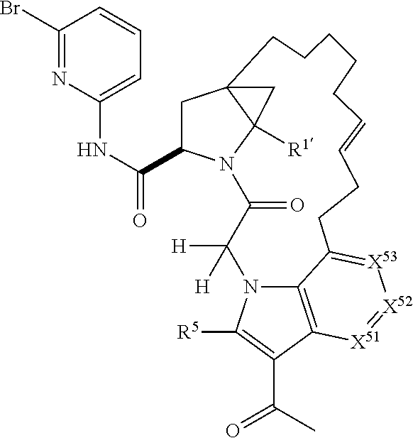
C1C(C(NC2=CC=CC(Br)=N2)=O)N2C3([R1])C1(C3)CCCCCC=CCCC1=[X53][X52]=[X51]C3=C1N(C([H])([H])C2=O)C([R5])=C3C(C)=O
